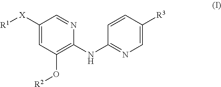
C1([X][R1])=CC(O[R2])=C(NC2=NC=C([R3])C=C2)N=C1
